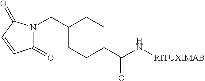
C1(CN2C(=O)C=CC2=O)CCC(C(N[RITUXIMAB])=O)CC1
